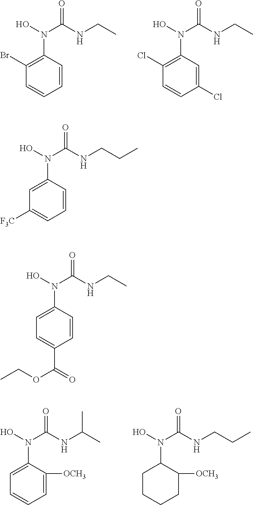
C1(Br)=C(N(O)C(NCC)=O)C=CC=C1.C1(Cl)=C(N(O)C(NCC)=O)C=C(Cl)C=C1.C1=C(N(O)C(NC(C)C)=O)C([OCH3])=CC=C1.C1CCCC([OCH3])C1N(O)C(NCCC)=O.C1=C(N(O)C(NCCC)=O)C=CC=C1[F3C].C1=C(N(O)C(NCC)=O)C=CC(C(=O)OCC)=C1
